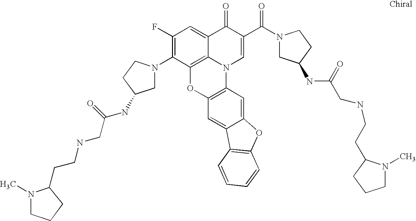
C12=C3C(=CC(F)=C1N1CC(NC(CNCCC4N(C)CCC4)=O)CC1)C(=O)C(C(=O)N1CC(NC(CNCCC4N(C)CCC4)=O)CC1)=CN3C1=C(O2)C=C2C(=C1)OC1=C2C=CC=C1
